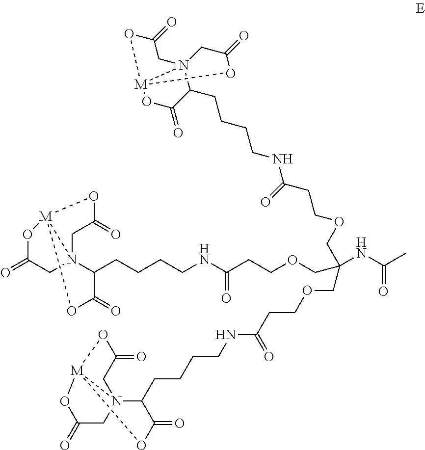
C(COCCC(NCCCCC1C(=O)O[M]23N1(CC(=O)O2)CC(=O)O3)=O)(COCCC(=O)NCCCCC1C(=O)O[M]23N1(CC(=O)O2)CC(=O)O3)(COCCC(NCCCCC1C(=O)O[M]23N1(CC(=O)O2)CC(=O)O3)=O)NC(C)=O
